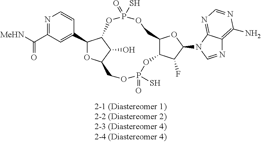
N1=C(C(=O)[MeHN])C=C(C2OC3C(O)C2OP(S)(=O)OCC2C(OP(=O)(S)OC3)C(F)C(N3C=NC4=C(N)N=CN=C34)O2)C=C1
